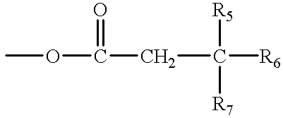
COC(CC([R7])([R5])[R6])=O
